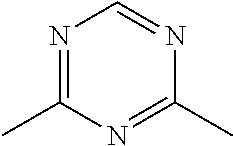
N1=C(C)N=C(C)N=C1
